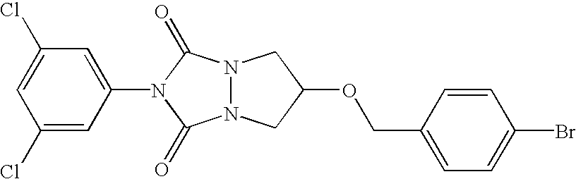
N12N(C(=O)N(C3=CC(Cl)=CC(Cl)=C3)C1=O)CC(OCC1=CC=C(Br)C=C1)C2
